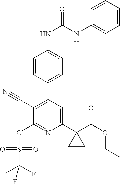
C1=CC(C2=C(C#N)C(OS(C(F)(F)F)(=O)=O)=NC(C3(C(OCC)=O)CC3)=C2)=CC=C1NC(NC1=CC=CC=C1)=O
